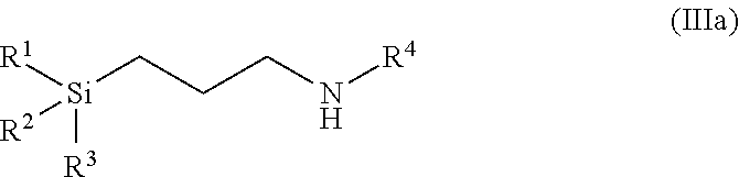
[R1][Si]([R2])([R3])CCCN[R4]
